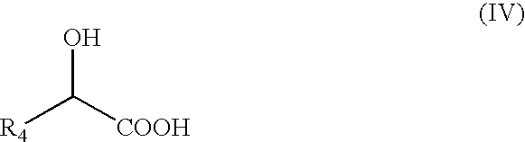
[R4]C([COOH])O
